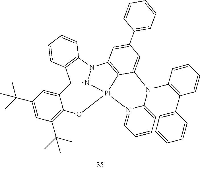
N12=CC=CC=C1N(C1=C(C3=CC=CC=C3)C=CC=C1)C1=CC(C3=CC=CC=C3)=CC3=C1[Pt]21OC2=C(C(C)(C)C)C=C(C(C)(C)C)C=C2C2=N1N3C1=C2C=CC=C1
